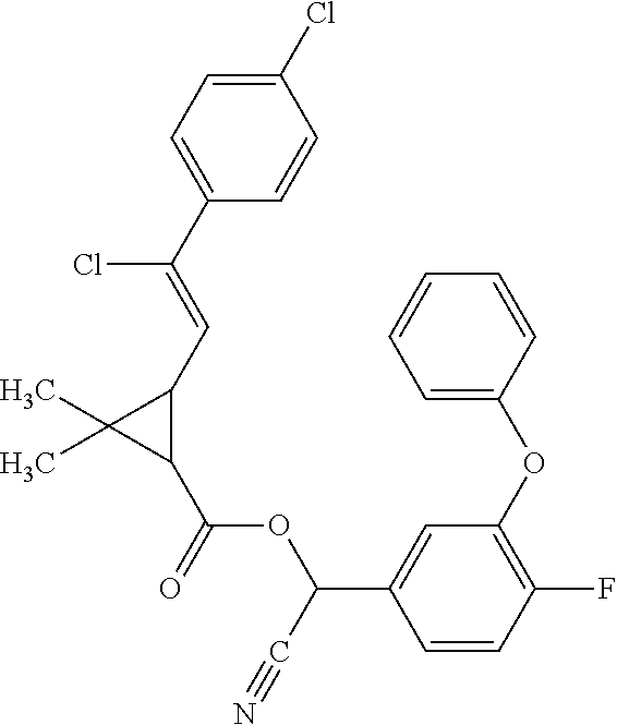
C1(Cl)=CC=C(C(=CC2C(C)(C)C2C(=O)OC(C2=CC(OC3=CC=CC=C3)=C(F)C=C2)C#N)Cl)C=C1
